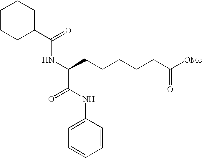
C1CCC(C(=O)NC(C(NC2=CC=CC=C2)=O)CCCCCC([OMe])=O)CC1
